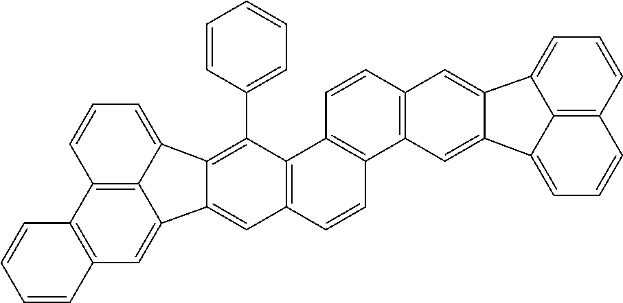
C12=C(C=C3C4=C1C=CC=C4C1=C(C4=CC=CC=C4)C4=C(C=CC5=C4C=CC4=C5C=C5C(=C4)C4=CC=CC6=C4C5=CC=C6)C=C31)C=CC=C2
